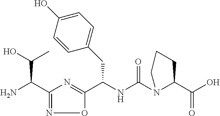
C(NC(N1C(C(O)=O)CCC1)=O)(C1=NC(C(N)C(O)C)=NO1)CC1=CC=C(O)C=C1
